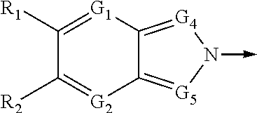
C1([R1])=[G1]C2=[G4]N(->C)[G5]=C2[G2]=C1[R2]
